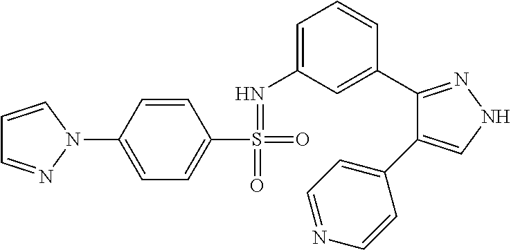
C1=CN(C2=CC=C(S(=O)(=NC3=CC=CC(C4=NNC=C4C4=CC=NC=C4)=C3)=O)C=C2)N=C1
